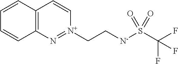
C12=C(C=CC=C1)C=C[N+](CC[N-]S(C(F)(F)F)(=O)=O)=N2
